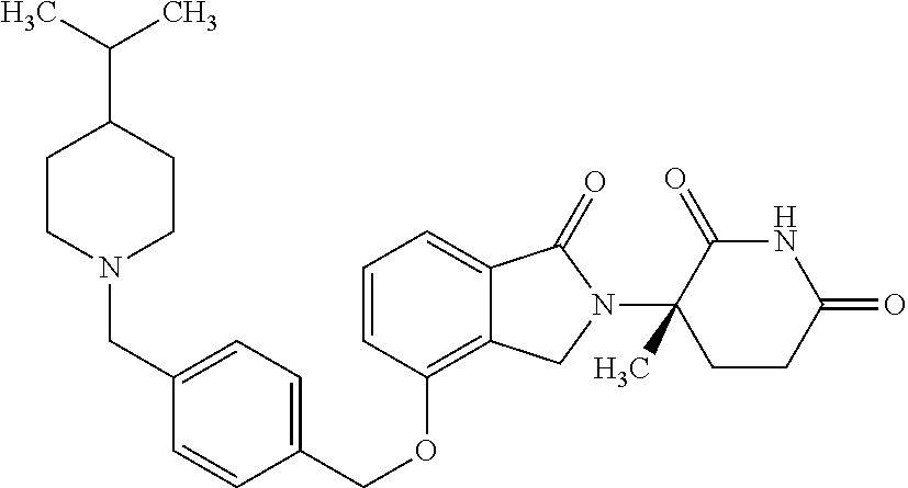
C(OC1=C2C(=CC=C1)C(=O)N(C1(C)C(=O)NC(=O)CC1)C2)C1=CC=C(CN2CCC(C(C)C)CC2)C=C1
